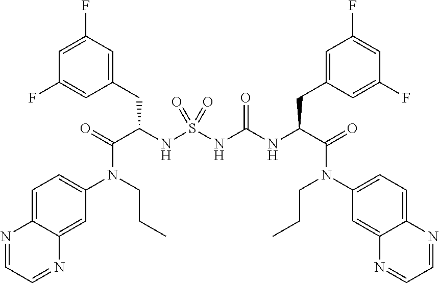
C(C(NS(NC(NC(C(=O)N(C1=CC=C2C(=C1)N=CC=N2)CCC)CC1=CC(F)=CC(F)=C1)=O)(=O)=O)CC1=CC(F)=CC(F)=C1)(=O)N(CCC)C1=CC=C2C(=C1)N=CC=N2
